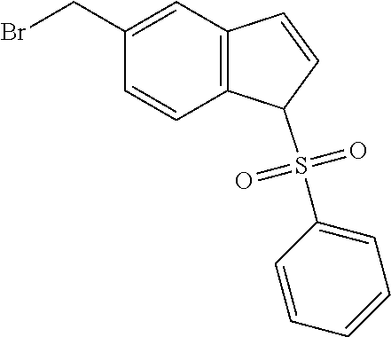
C1(CBr)=CC2=C(C=C1)C(S(=O)(=O)C1=CC=CC=C1)C=C2
